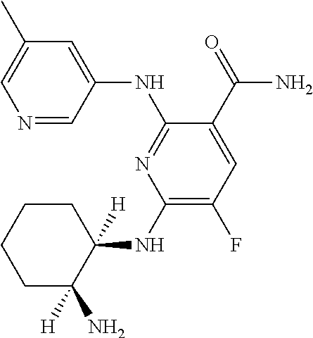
C1(NC2([H])CCCCC2([H])N)=C(F)C=C(C(=O)N)C(NC2=CC(C)=CN=C2)=N1
